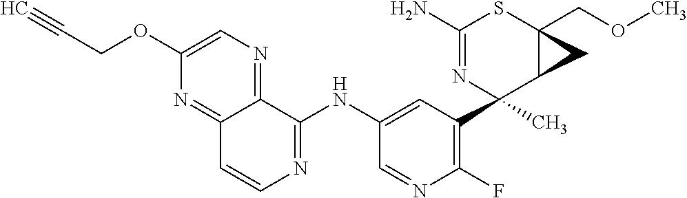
C1(N)=NC(C2=C(F)N=CC(NC3=NC=CC4=NC(OCC#C)=CN=C34)=C2)(C)C2C(COC)(S1)C2
